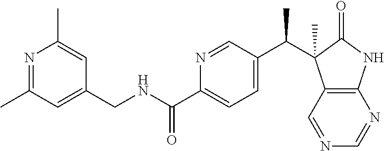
N1=C(C)C=C(CNC(C2=CC=C(C(C3(C)C4=C(NC3=O)N=CN=C4)C)C=N2)=O)C=C1C
